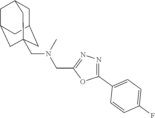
C1(C2=CC=C(F)C=C2)=NN=C(CN(C)CC23CC4CC(CC(C2)C4)C3)O1
